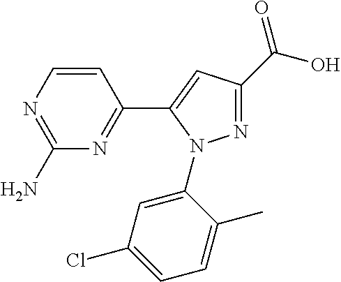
C1(C(O)=O)=NN(C2=CC(Cl)=CC=C2C)C(C2=NC(N)=NC=C2)=C1
